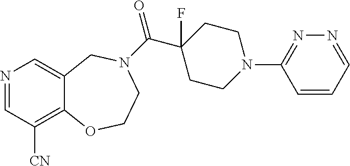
N1=CC([CN])=C2C(=C1)CN(C(=O)C1(F)CCN(C3=NN=CC=C3)CC1)CCO2
